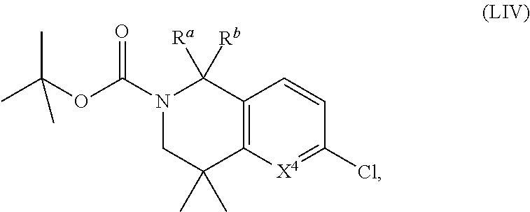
C12=C([X4]=C(Cl)C=C1)C(C)(C)CN(C(OC(C)(C)C)=O)C2([Rb])[Ra]
